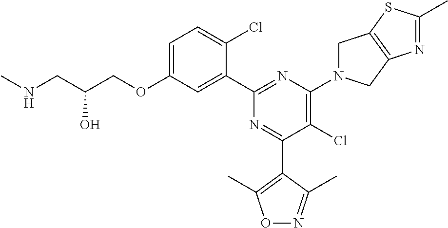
C1=C(OCC(CNC)O)C=C(C2=NC(N3CC4=C(C3)N=C(C)S4)=C(Cl)C(C3=C(C)ON=C3C)=N2)C(Cl)=C1
